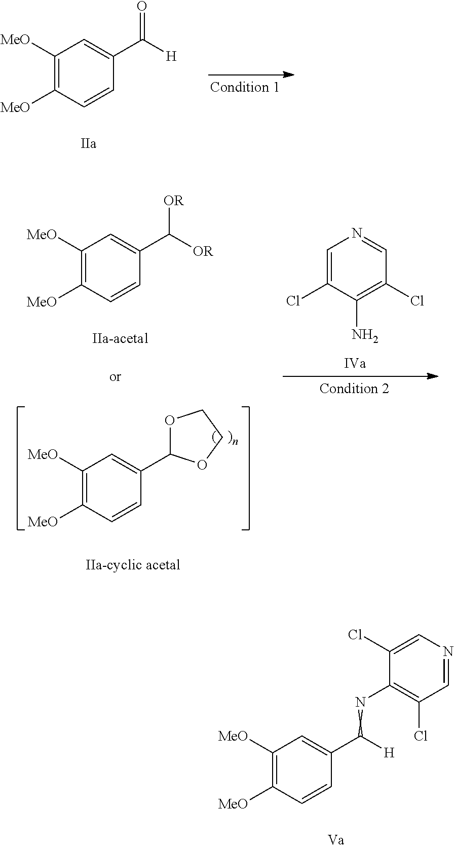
C1([MeO])=C([MeO])C=CC(C([H])=O)=C1.C1=C(Cl)C(N)=C(Cl)C=N1.C1([MeO])=C([MeO])C=CC(C([OR])[OR])=C1.C1([MeO])=C([MeO])C=CC(C2OCCO2)=C1.C1([MeO])=C([MeO])C=CC(C([H])=NC2=C(Cl)C=NC=C2Cl)=C1
